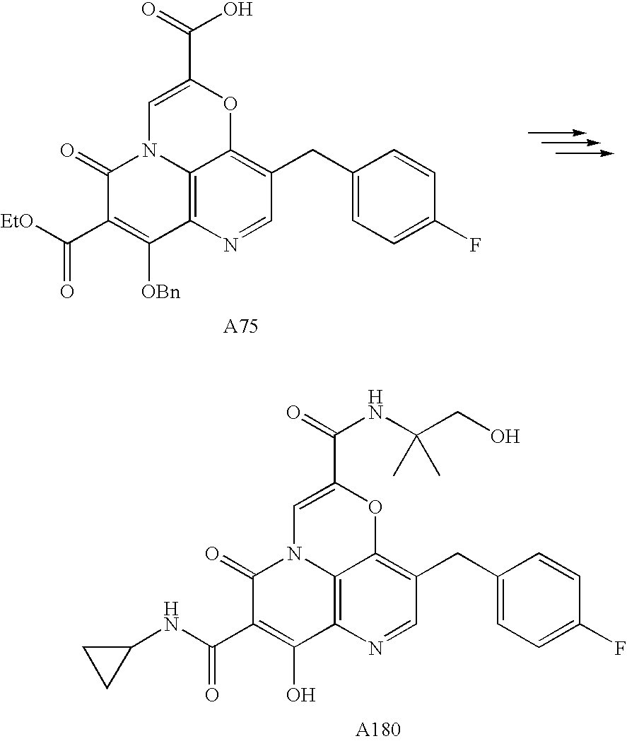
C12=C3N=CC(CC4=CC=C(F)C=C4)=C1OC(C(=O)NC(CO)(C)C)=CN2C(=O)C(C(NC1CC1)=O)=C3O.C12=C3N=CC(CC4=CC=C(F)C=C4)=C1OC(C(=O)O)=CN2C(=O)C(C([EtO])=O)=C3[OBn]
